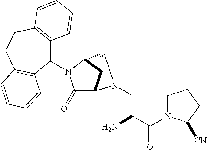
C1(=O)C2CC(N1C1C3=C(CCC4=C1C=CC=C4)C=CC=C3)CN2CC(C(N1CCCC1[CN])=O)N
